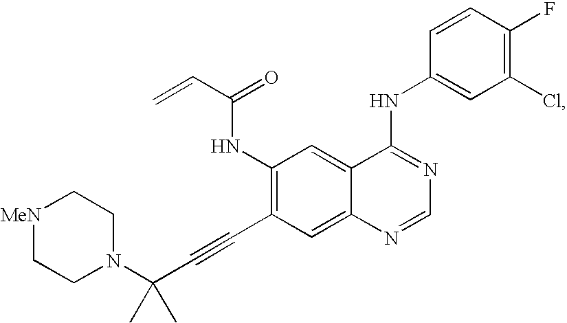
[MeN]1CCN(C(C#CC2=C(NC(C=C)=O)C=C3C(=C2)N=CN=C3NC2=CC(Cl)=C(F)C=C2)(C)C)CC1
